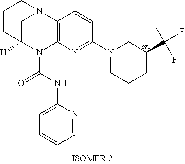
C1CC2([H])CN(C1)C1=C(N2C(NC2=CC=CC=N2)=O)N=C(N2CCCC(C(F)(F)F)C2)C=C1
